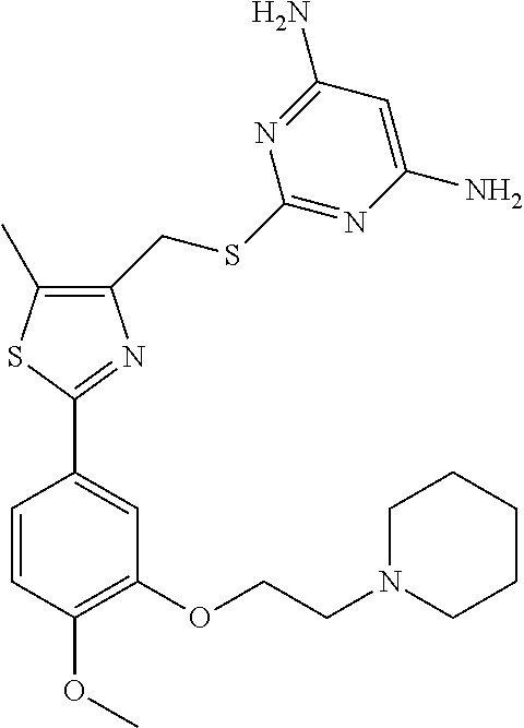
C1(CSC2=NC(N)=CC(N)=N2)=C(C)SC(C2=CC(OCCN3CCCCC3)=C(OC)C=C2)=N1
